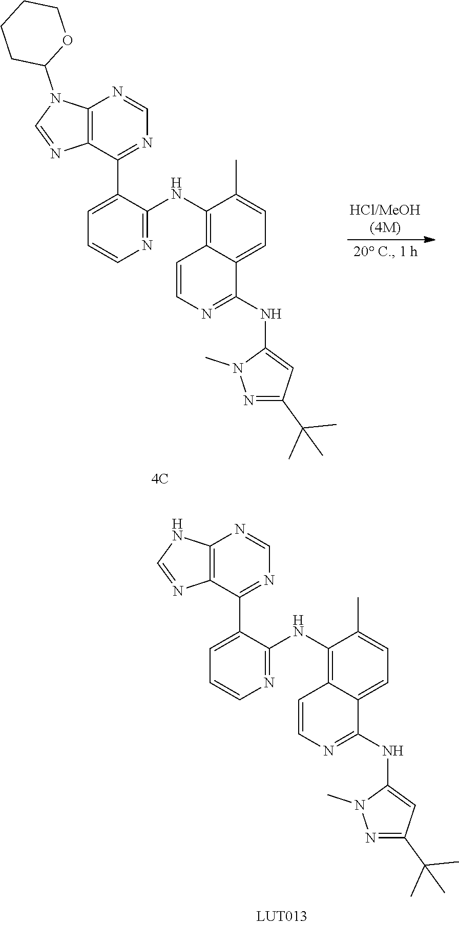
C1=NC2=C(N=CN2)C(C2=CC=CN=C2NC2=C3C(=CC=C2C)C(NC2=CC(C(C)(C)C)=NN2C)=NC=C3)=N1.C1=NC2=C(N=CN2C2CCCCO2)C(C2=CC=CN=C2NC2=C3C(=CC=C2C)C(NC2=CC(C(C)(C)C)=NN2C)=NC=C3)=N1
